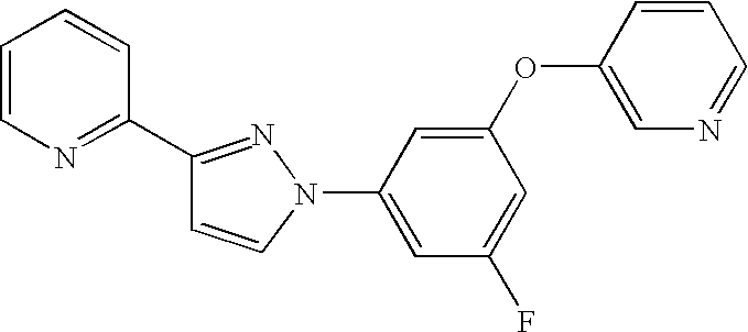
C1(C2=NC=CC=C2)=NN(C2=CC(F)=CC(OC3=CN=CC=C3)=C2)C=C1
